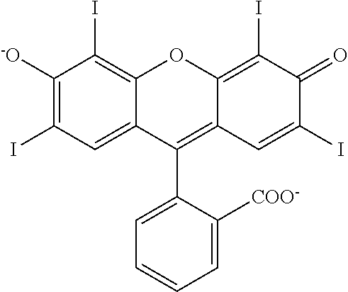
C1([-O])=C(I)C=C2C(=C1I)OC1=C(I)C(=O)C(I)=CC1=C2C1=CC=CC=C1[COO-]
